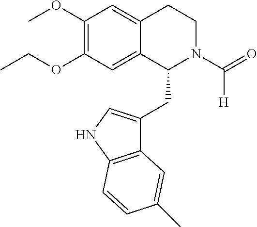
C(OC1=C(OC)C=C2C(=C1)C(CC1=CNC3=C1C=C(C)C=C3)N(C(=O)[H])CC2)C
